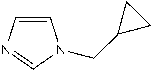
C1=CN=CN1CC1CC1
